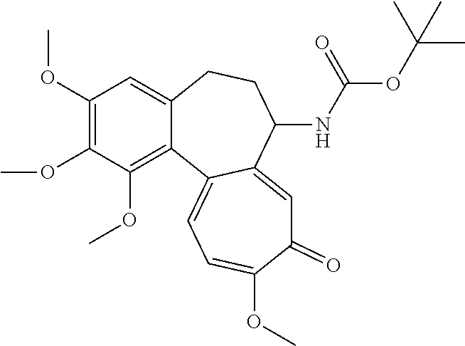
C1(OC)=C(OC)C(OC)=C2C(=C1)CCC(NC(OC(C)(C)C)=O)C1=CC(=O)C(OC)=CC=C21
